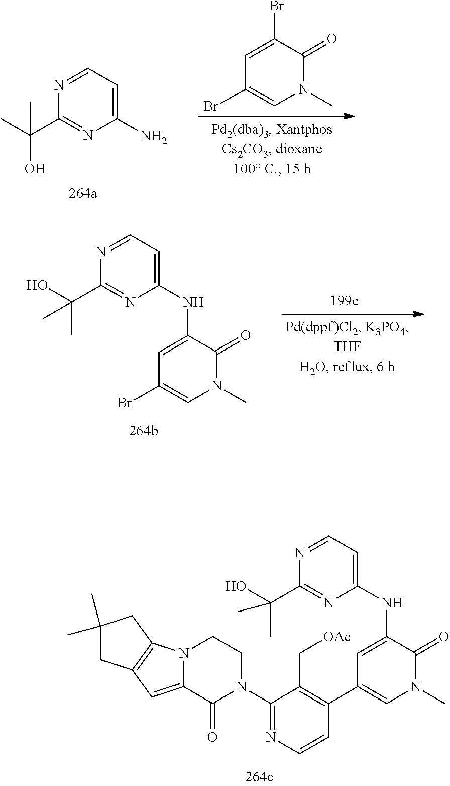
N(C1=CC(C2=C(C[OAc])C(N3CCN4C(=CC5=C4CC(C)(C)C5)C3=O)=NC=C2)=CN(C)C1=O)C1=CC=NC(C(C)(O)C)=N1.C1(NC2=CC(Br)=CN(C)C2=O)=CC=NC(C(C)(O)C)=N1.C1(N)=CC=NC(C(C)(O)C)=N1.C1=C(Br)C(=O)N(C)C=C1Br
